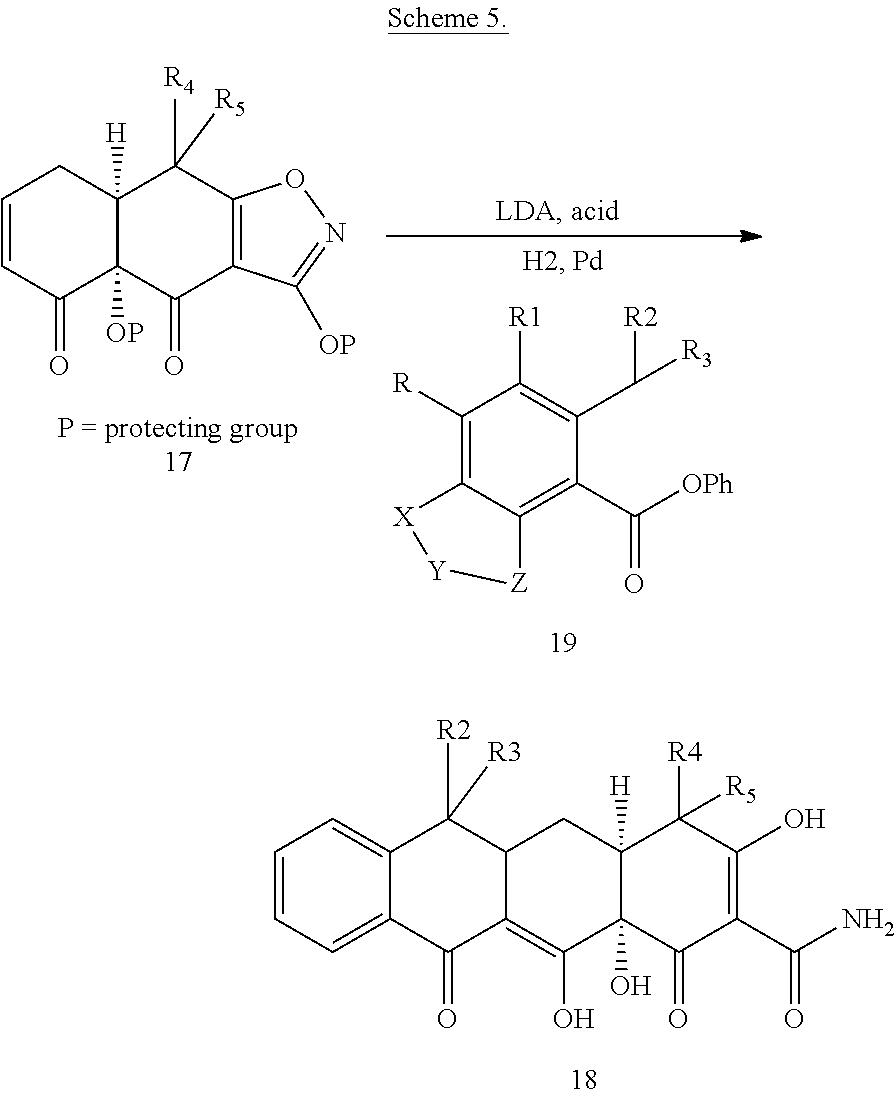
C1=CC(=O)C2([OP])C([H])(C1)C([R4])([R5])C1=C(C2=O)C([OP])=NO1.C1([R])=C2C(=C(C([OPh])=O)C(C([R2])[R3])=C1[R1])[Z][Y][X]2.C1=CC=C2C(=C1)C([R2])([R3])C1C(=C(O)C3(O)C([H])(C1)C([R4])([R5])C(O)=C(C(N)=O)C3=O)C2=O
